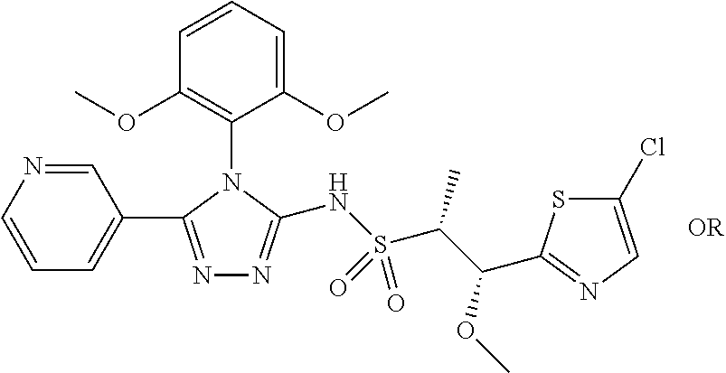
N1=C(C2=CC=CN=C2)N(C2=C(OC)C=CC=C2OC)C(NS(C(C(OC)C2=NC=C(Cl)S2)C)(=O)=O)=N1
